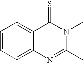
C1=CC=C2C(=C1)C(=S)N(C)C(C)=N2
